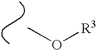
CO[R3]
